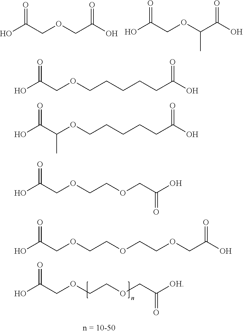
OC(COCCOCC([OH])=O)=O.OC(COCC(O)=O)=O.OC(COC(C(O)=O)C)=O.OC(COCCCCCC(O)=O)=O.OC(C(OCCCCCC(O)=O)C)=O.OC(COCCOCC(O)=O)=O.OC(COCCOCCOCC(O)=O)=O
